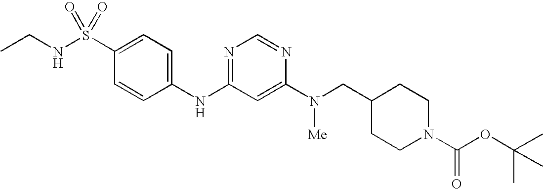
C1(S(NCC)(=O)=O)=CC=C(NC2=NC=NC(N([Me])CC3CCN(C(OC(C)(C)C)=O)CC3)=C2)C=C1
